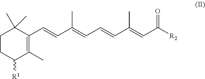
C1(C)=C(C=CC(=CC=CC(=CC([R2])=O)C)C)C(C)(C)CCC1[R1]
